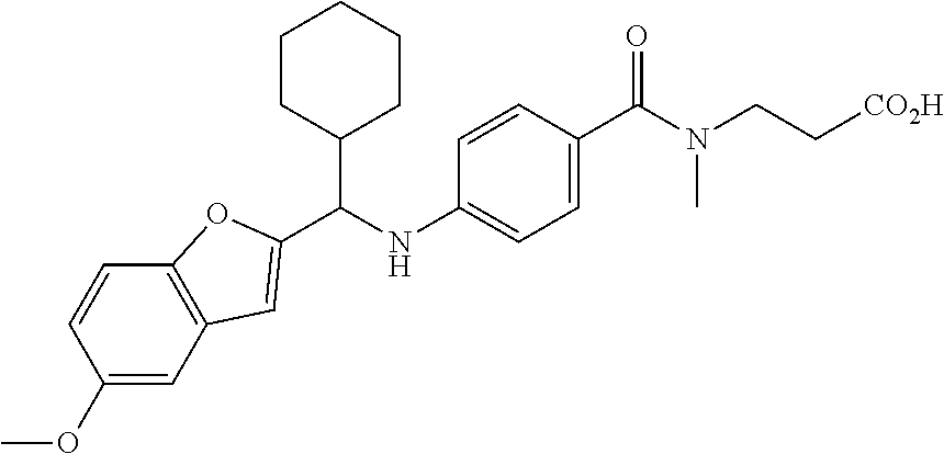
C1(OC)=CC2=C(C=C1)OC(C(NC1=CC=C(C(N(CC[CO2H])C)=O)C=C1)C1CCCCC1)=C2
